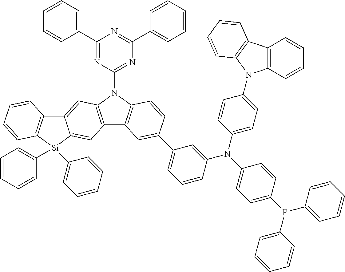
C1(C2=CC=CC=C2)=NC(N2C3=C(C4=C2C=C2C(=C4)[Si](C4=CC=CC=C4)(C4=CC=CC=C4)C4=C2C=CC=C4)C=C(C2=CC=CC(N(C4=CC=C(P(C5=CC=CC=C5)C5=CC=CC=C5)C=C4)C4=CC=C(N5C6=C(C=CC=C6)C6=C5C=CC=C6)C=C4)=C2)C=C3)=NC(C2=CC=CC=C2)=N1
